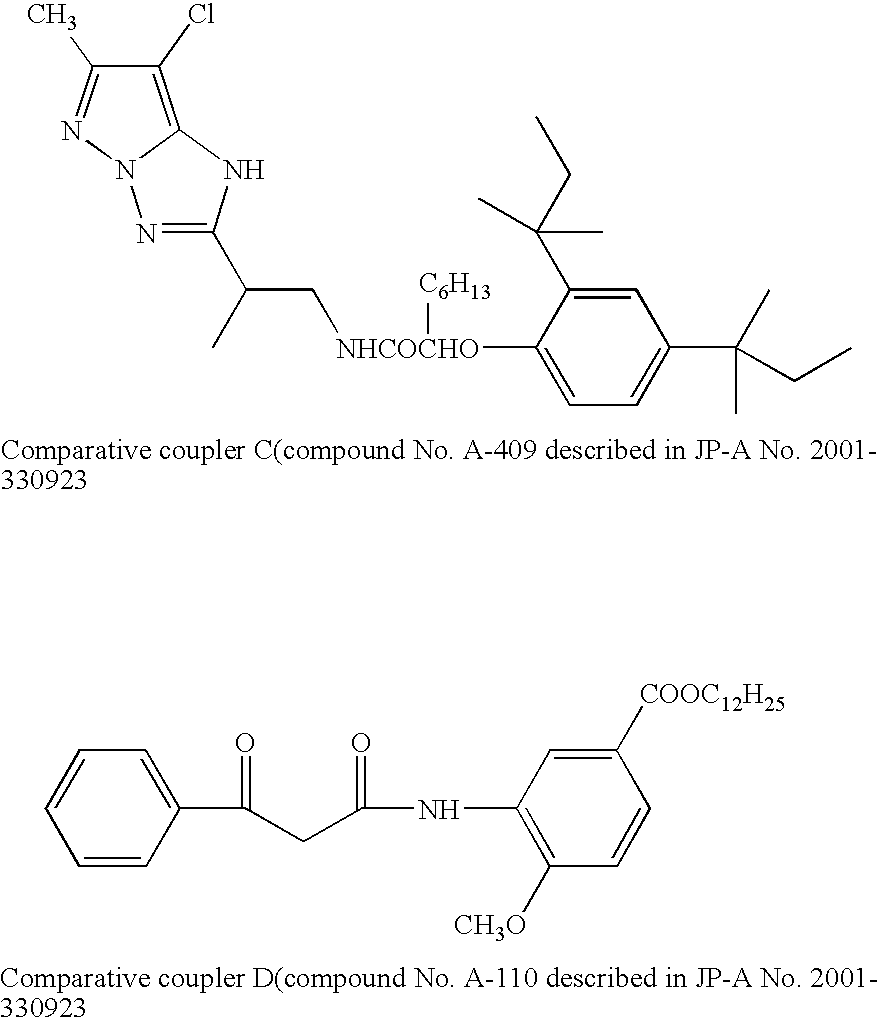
C1(Cl)=C2N(N=C1C)N=C(C(C[NHCOCHO](C1=CC=C(C(C)(CC)C)C=C1C(C)(CC)C)[C6H13])C)N2.C1=CC(C(=O)CC(NC2=C([CH3O])C=CC([COOC12H25])=C2)=O)=CC=C1
